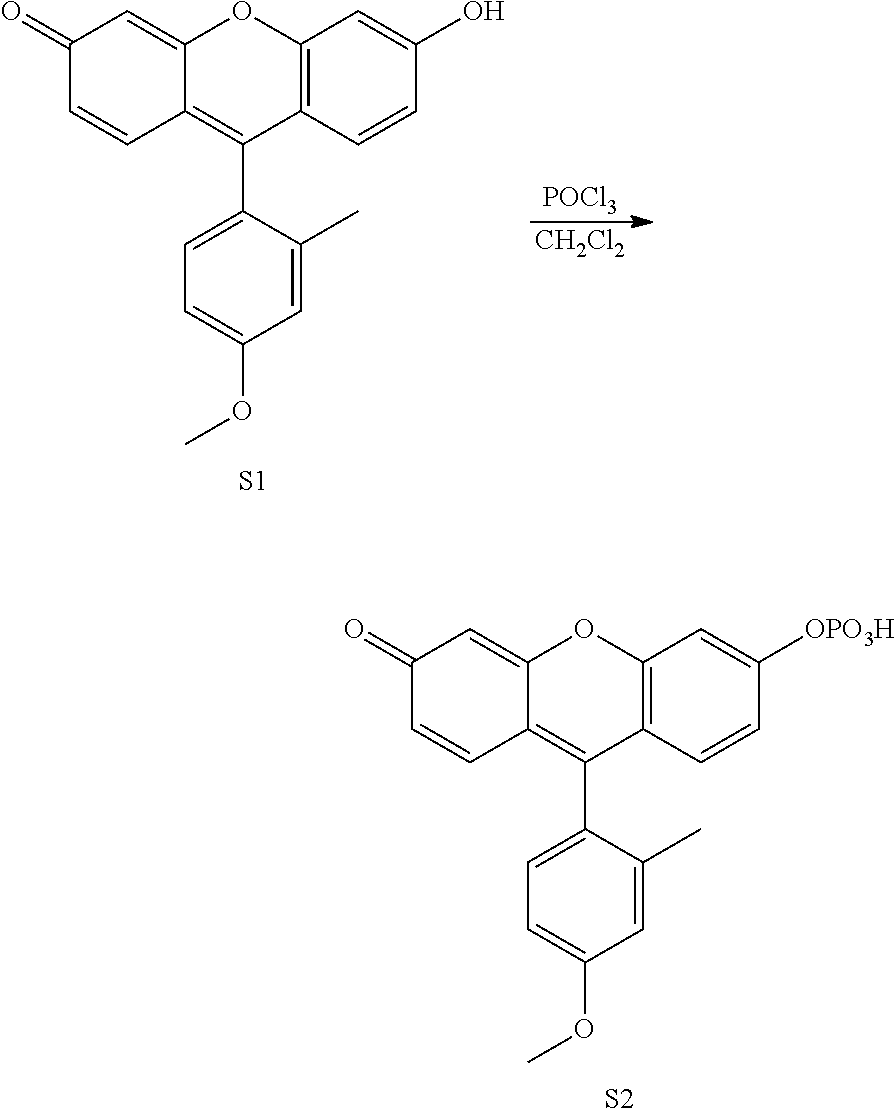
C12=C(C=CC(O)=C1)C(C1=CC=C(OC)C=C1C)=C1C(=CC(=O)C=C1)O2.[S1].[POCl3].[CH2Cl2].C12=C(C=CC([OPO3H])=C1)C(C1=CC=C(OC)C=C1C)=C1C(=CC(=O)C=C1)O2.[S2]
